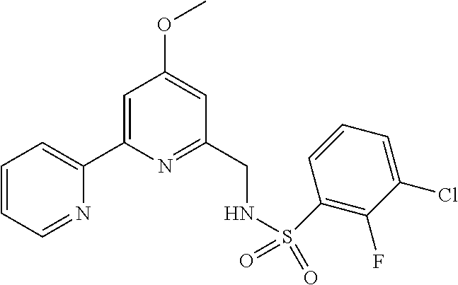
C1=CC=NC(C2=CC(OC)=CC(CNS(=O)(=O)C3=C(F)C(Cl)=CC=C3)=N2)=C1
